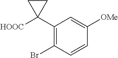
C1(C2([HOOC])CC2)=C(Br)C=CC([OMe])=C1
